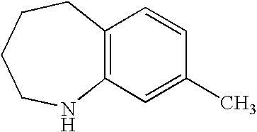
C12=C(NCCCC1)C=C(C)C=C2
